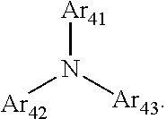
[Ar41]N([Ar43])[Ar42]
